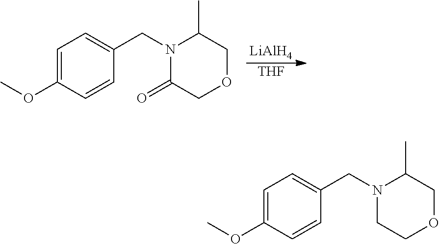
C1=C(OC)C=CC(CN2C(C)COCC2=O)=C1.[LiAlH4].[THF].C1=C(OC)C=CC(CN2C(C)COCC2)=C1
